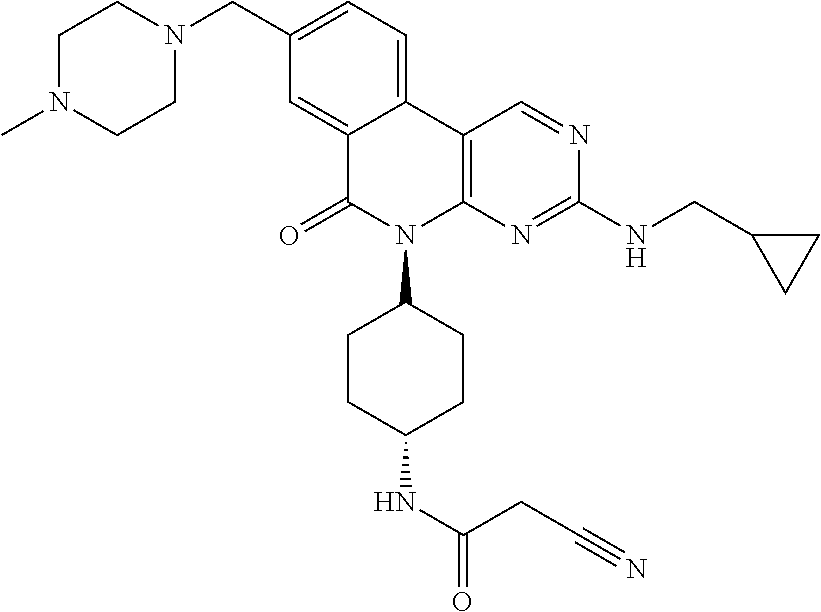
C1(CN2CCN(C)CC2)=CC=C2C(=C1)C(=O)N(C1CCC(NC(=O)CC#N)CC1)C1=C2C=NC(NCC2CC2)=N1
